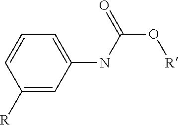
C1([R])=CC(NC(O[R])=O)=CC=C1
